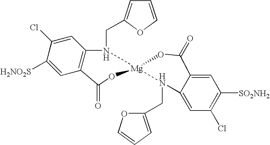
C1=C([H2NO2S])C(Cl)=CC2=C1C(=O)O[Mg]1(OC(=O)C3=CC([SO2NH2])=C(Cl)C=C3N1CC1=CC=CO1)N2CC1=CC=CO1
